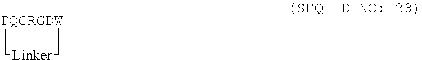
[PQGRGDW]1C[Linker]C1
